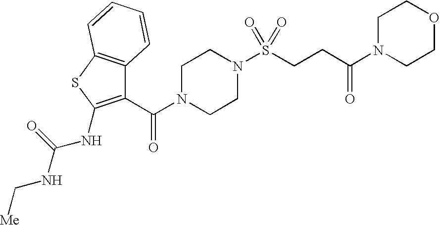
C1N(C(C2=C(NC(NC[Me])=O)SC3=C2C=CC=C3)=O)CCN(S(CCC(N2CCOCC2)=O)(=O)=O)C1
